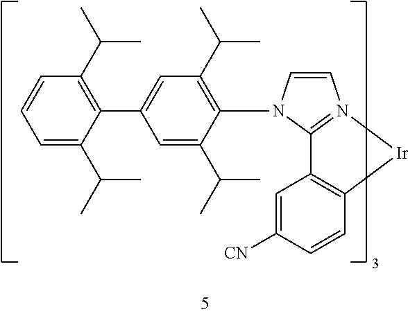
C1=CN(C2=C(C(C)C)C=C(C3=C(C(C)C)C=CC=C3C(C)C)C=C2C(C)C)C2=N1[Ir]C1=C2C=C([CN])C=C1
